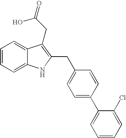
C1=CC=C2C(=C1)C(CC(=O)O)=C(CC1=CC=C(C3=CC=CC=C3Cl)C=C1)N2
